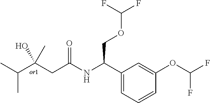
CC(C(CC(=O)NC(C1=CC=CC(OC(F)F)=C1)COC(F)F)(C)O)C
